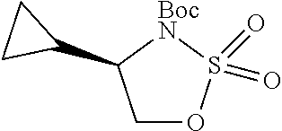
C1OS(=O)(=O)[BocN]C1C1CC1
